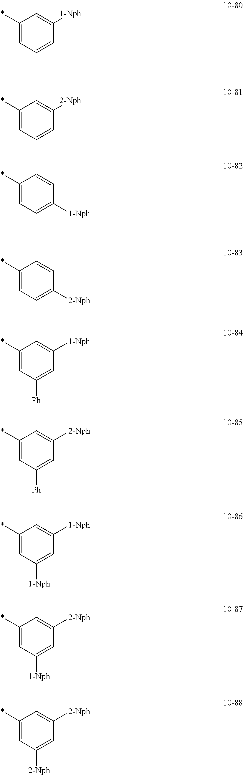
C1(*)=CC=CC([1-Nph])=C1.C1(*)=CC=CC([2-Nph])=C1.C1(*)=CC=C([1-Nph])C=C1.C1(*)=CC=C([2-Nph])C=C1.C1(*)=CC([Ph])=CC([1-Nph])=C1.C1(*)=CC([Ph])=CC([2-Nph])=C1.C1(*)=CC([1-Nph])=CC([1-Nph])=C1.C1(*)=CC([1-Nph])=CC([2-Nph])=C1.C1(*)=CC([2-Nph])=CC([2-Nph])=C1
